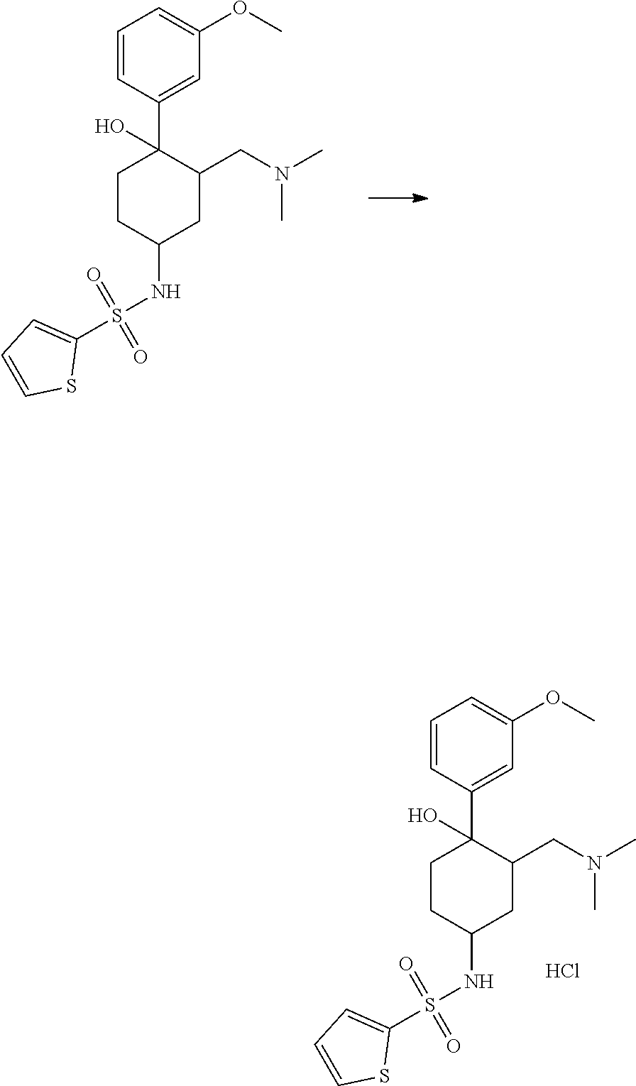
N(C)(CC1C(C2=CC(OC)=CC=C2)(O)CCC(NS(=O)(C2=CC=CS2)=O)C1)C.N(C)(CC1C(C2=CC(OC)=CC=C2)(O)CCC(NS(=O)(C2=CC=CS2)=O)C1)C.Cl
